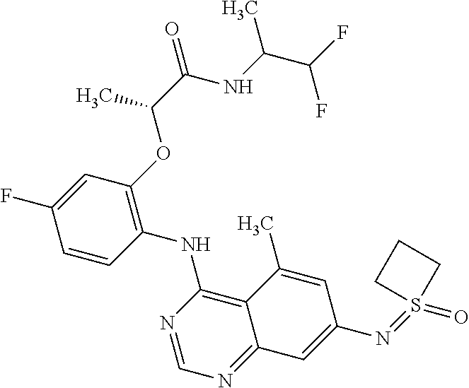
C1=CC(NC2=C3C(=NC=N2)C=C(N=S2(=O)CCC2)C=C3C)=C(OC(C(NC(C(F)F)C)=O)C)C=C1F
